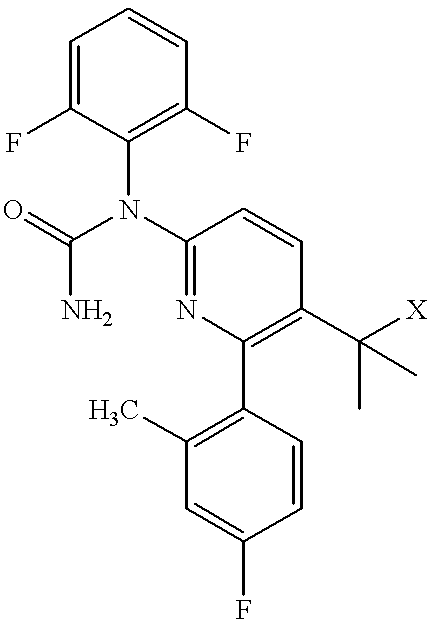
C1=C(F)C(N(C(=O)N)C2=NC(C3=C(C)C=C(F)C=C3)=C(C([X])(C)C)C=C2)=C(F)C=C1
